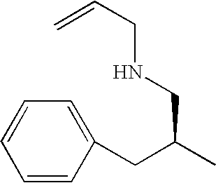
C1=CC(CC(C)CNCC=C)=CC=C1
